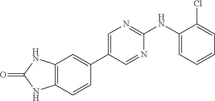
C12=C(C=CC(C3=CN=C(NC4=CC=CC=C4Cl)N=C3)=C1)NC(=O)N2
